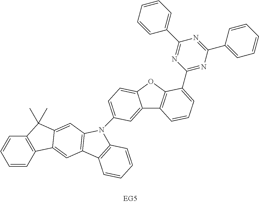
C12=CC(N3C4=C(C=C5C6=C(C=CC=C6)C(C)(C)C5=C4)C4=C3C=CC=C4)=CC=C1OC1=C2C=CC=C1C1=NC(C2=CC=CC=C2)=NC(C2=CC=CC=C2)=N1
